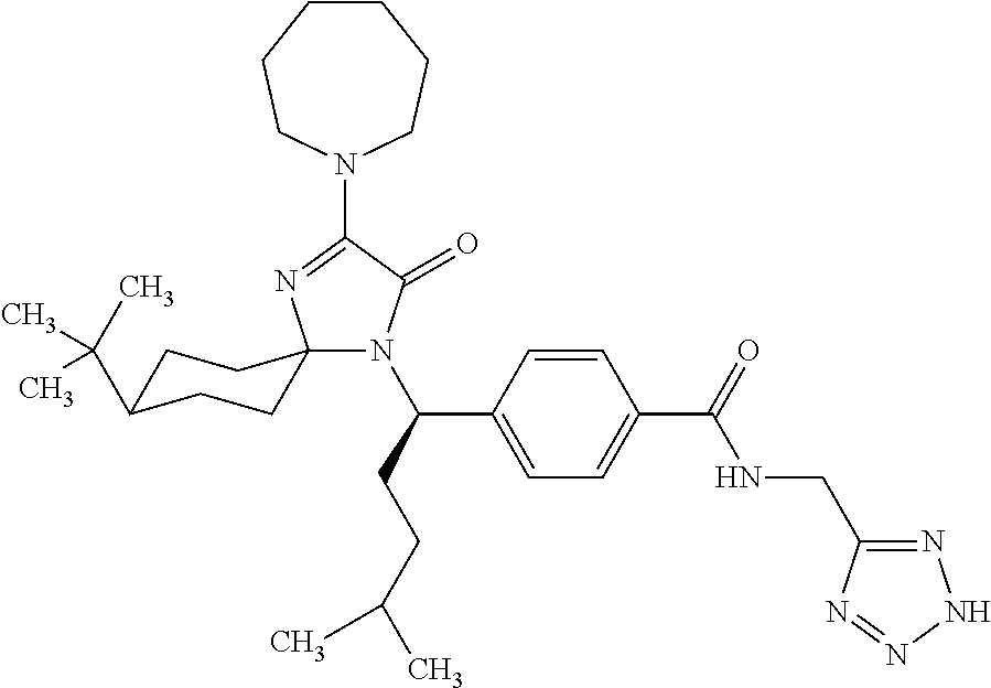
N1(C(CCC(C)C)C2=CC=C(C(=O)NCC3=NNN=N3)C=C2)C(=O)C(N2CCCCCC2)=NC12CCC(C(C)(C)C)CC2
